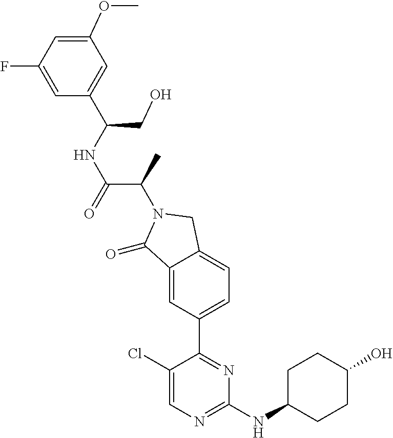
C1(=O)C2=CC(C3=NC(NC4CCC(O)CC4)=NC=C3Cl)=CC=C2CN1C(C(=O)NC(C1=CC(OC)=CC(F)=C1)CO)C
